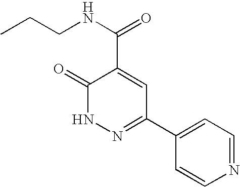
C1=CN=CC=C1C1=NNC(=O)C(C(NCCC)=O)=C1
